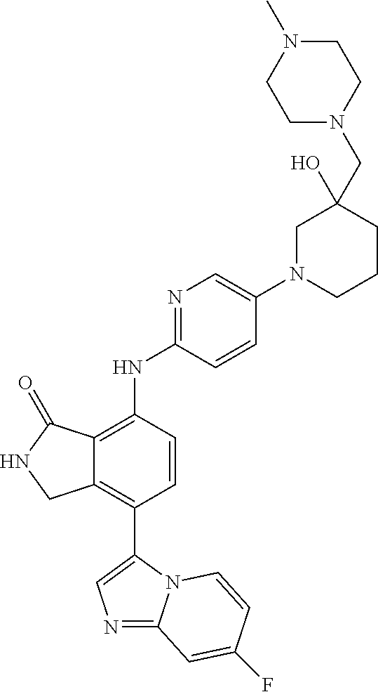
N1=C2N(C(C3=C4C(=C(NC5=NC=C(N6CCCC(O)(CN7CCN(C)CC7)C6)C=C5)C=C3)C(=O)NC4)=C1)C=CC(F)=C2
